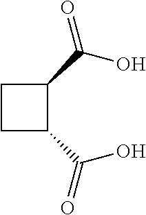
C1(C(O)=O)CCC1C(O)=O
